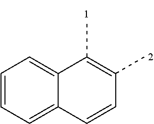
C1=CC=C2C(=C1)C(C)=C(C)C=C2
